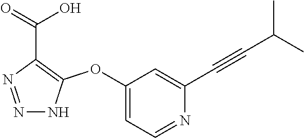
C1(OC2=C(C(=O)O)N=NN2)=CC=NC(C#CC(C)C)=C1
